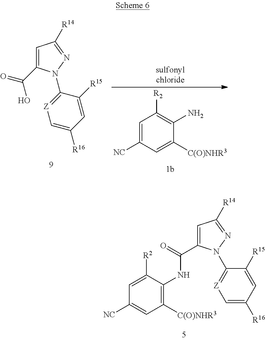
C1=C(C(=O)O)N(C2=[Z]C=C([R16])C=C2[R15])N=C1[R14].C1=C([NC])C=C([C(O)NHR3])C(N)=C1[R2].C1=C(C(=O)NC2=C([C(O)NHR3])C=C([NC])C=C2[R2])N(C2=[Z]C=C([R16])C=C2[R15])N=C1[R14]
